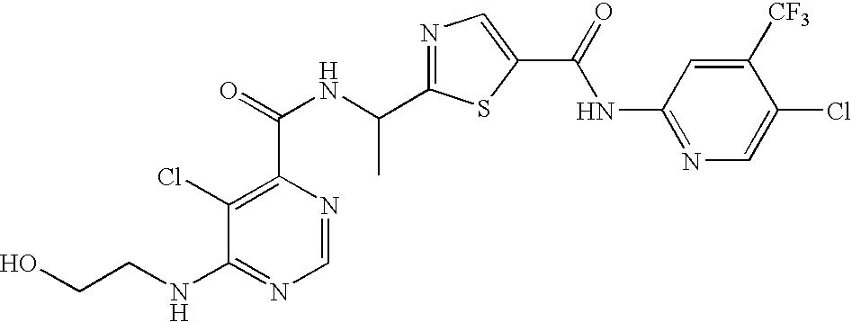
N1=C(C(NC(=O)C2=C(Cl)C(NCCO)=NC=N2)C)SC(C(=O)NC2=NC=C(Cl)C([CF3])=C2)=C1
